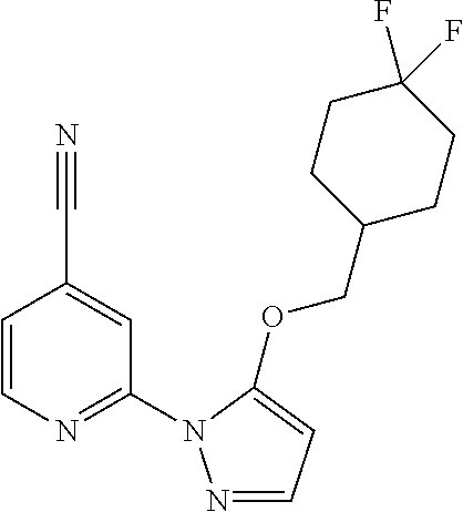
N#CC1=CC(N2N=CC=C2OCC2CCC(F)(F)CC2)=NC=C1
